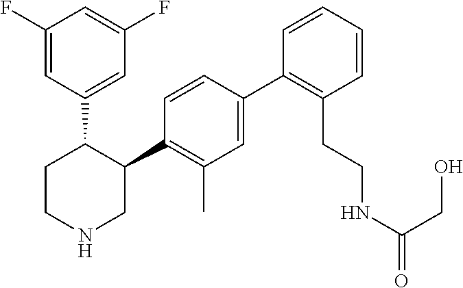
C1(F)=CC(C2CCNCC2C2=C(C)C=C(C3=C(CCNC(=O)CO)C=CC=C3)C=C2)=CC(F)=C1
